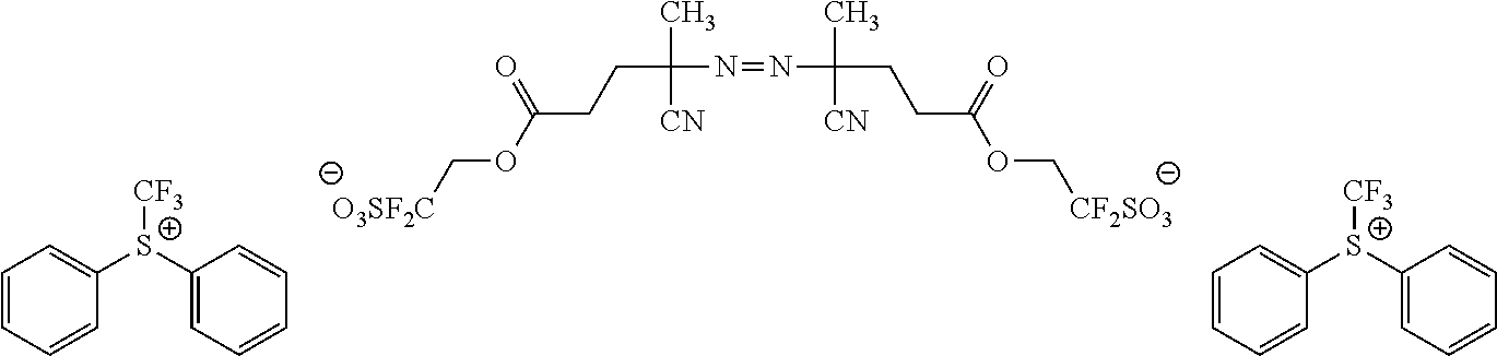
C(C(N=NC(CCC(OC[CF2SO3])=O)(C)[CN])(C)[CN])CC(OC[O3SF2C])=O.C1=CC=CC([S+](C2=CC=CC=C2)[CF3])=C1.C1=CC=CC([S+](C2=CC=CC=C2)[CF3])=C1
